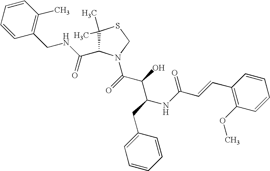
C1(C)(C)C(C(NCC2=C(C)C=CC=C2)=O)N(C(C(C(NC(C=CC2=C(OC)C=CC=C2)=O)CC2=CC=CC=C2)O)=O)CS1
